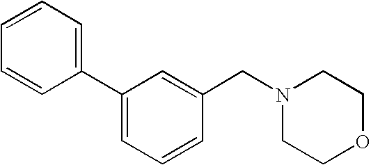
C1=CC=C(C2=CC=CC(CN3CCOCC3)=C2)C=C1
